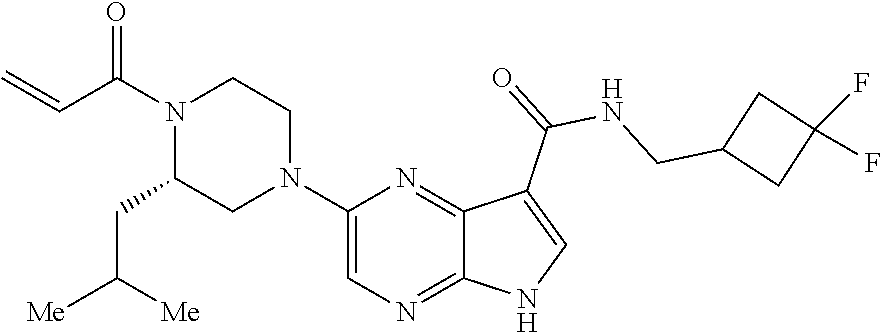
N1(C(C=C)=O)C(CC([Me])[Me])CN(C2=CN=C3C(=N2)C(C(=O)NCC2CC(F)(F)C2)=CN3)CC1
